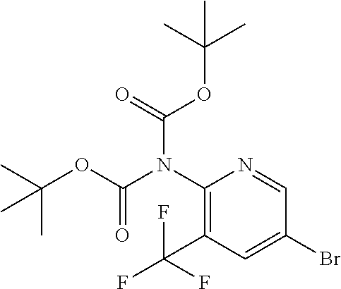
C1(N(C(OC(C)(C)C)=O)C(=O)OC(C)(C)C)=C(C(F)(F)F)C=C(Br)C=N1
